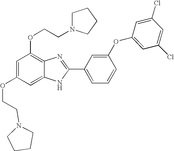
C1=C(OCCN2CCCC2)C=C2C(=C1OCCN1CCCC1)N=C(C1=CC=CC(OC3=CC(Cl)=CC(Cl)=C3)=C1)N2
